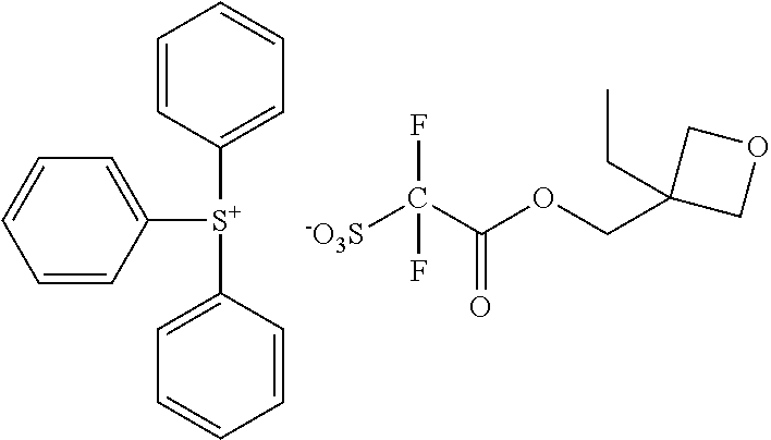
C1=CC([S+](C2=CC=CC=C2)C2=CC=CC=C2)=CC=C1.[-O3S]C(C(OCC1(CC)COC1)=O)(F)F
